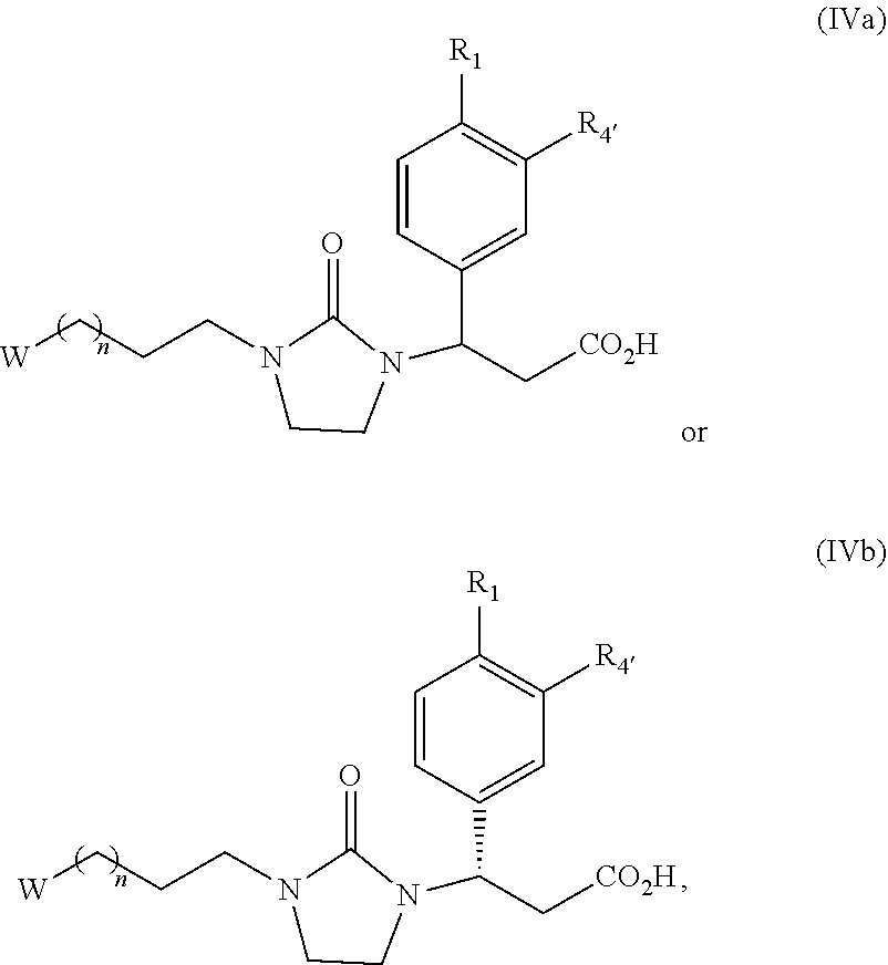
[W]CCCN1CCN(C(C[CO2H])C2=CC([R4])=C([R1])C=C2)C1=O.[W]CCCN1CCN(C(C[CO2H])C2=CC([R4])=C([R1])C=C2)C1=O
